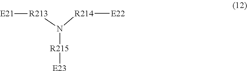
[R213]([E21])N([R214][E22])[R215][E23]
